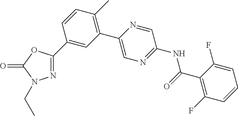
C1(C2=CC(C3=CN=C(NC(C4=C(F)C=CC=C4F)=O)C=N3)=C(C)C=C2)=NN(CC)C(=O)O1
